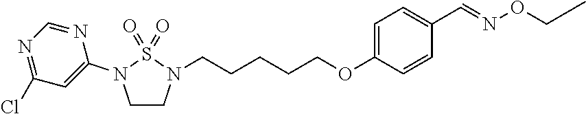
C1CN(CCCCCOC2=CC=C(C=NOCC)C=C2)S(=O)(=O)N1C1=CC(Cl)=NC=N1
